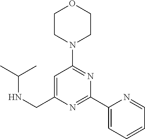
N(CC1=CC(N2CCOCC2)=NC(C2=CC=CC=N2)=N1)C(C)C
